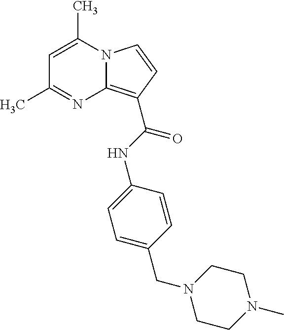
C1=C(C)N2C(=C(C(NC3=CC=C(CN4CCN(C)CC4)C=C3)=O)C=C2)N=C1C
